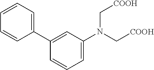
C1=C(N(C[COOH])C[COOH])C=C(C2=CC=CC=C2)C=C1
